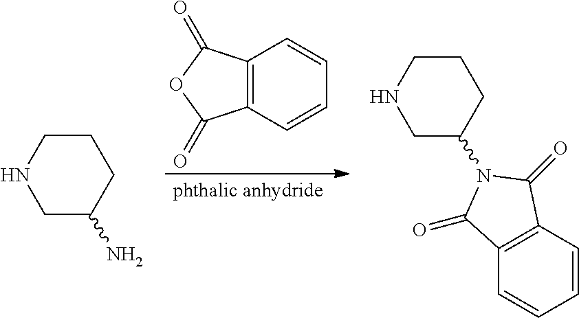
C12=C(C=CC=C1)C(=O)OC2=O.C1CNCC(N)C1.C1CNCC(N2C(=O)C3=C(C2=O)C=CC=C3)C1
